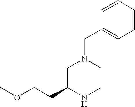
C1=CC(CN2CC(CCOC)NCC2)=CC=C1
